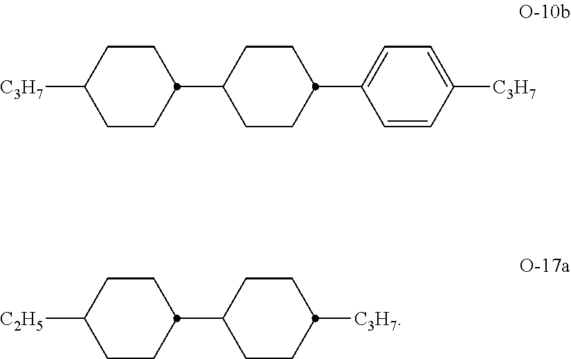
C1CC(C2CCC(C3=CC=C([C3H7])C=C3)CC2)CCC1[C3H7].C1CC(C2CCC([C3H7])CC2)CCC1[C2H5]
